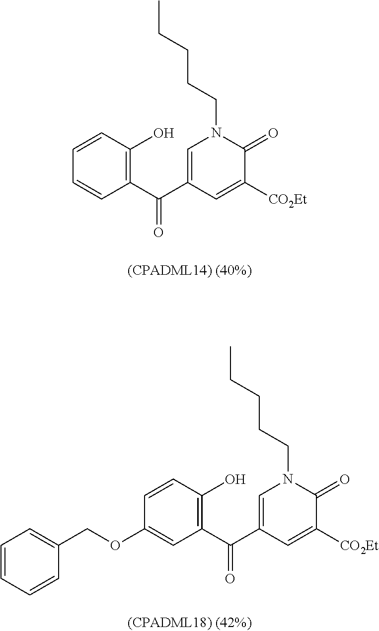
C1=CC(O)=C(C(C2=CN(CCCCC)C(=O)C([CO2Et])=C2)=O)C=C1.C1=CC(O)=C(C(C2=CN(CCCCC)C(=O)C([CO2Et])=C2)=O)C=C1OCC1=CC=CC=C1
